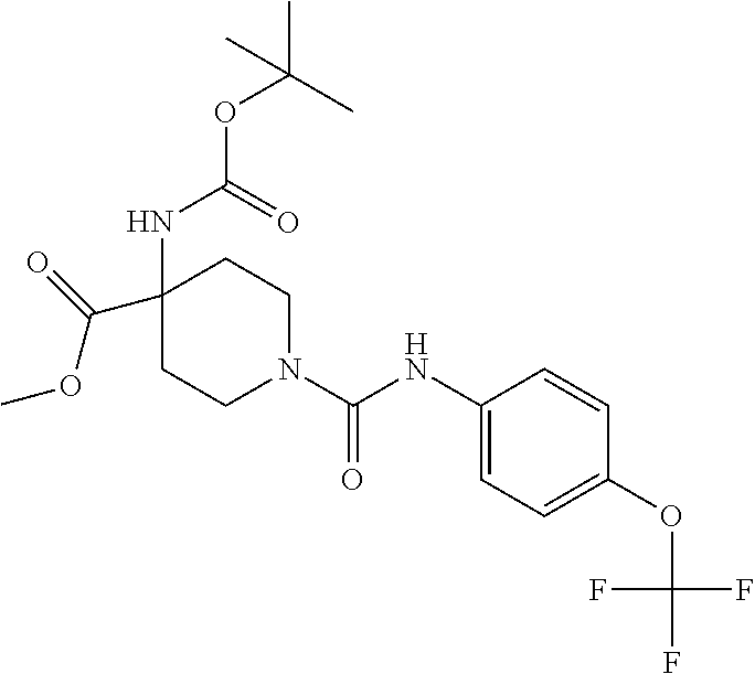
C1(NC(OC(C)(C)C)=O)(C(=O)OC)CCN(C(NC2=CC=C(OC(F)(F)F)C=C2)=O)CC1
